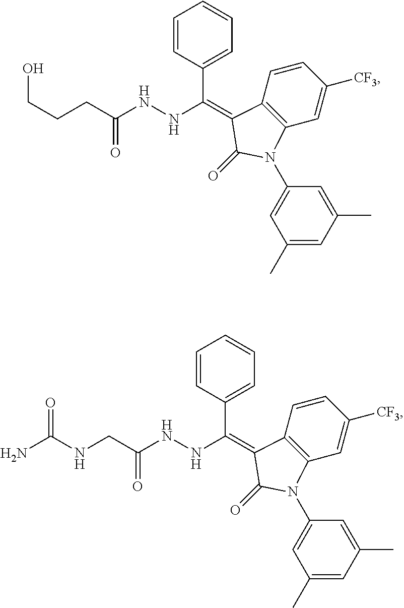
C(CCC(NNC(=C1C2=C(C=C([CF3])C=C2)N(C2=CC(C)=CC(C)=C2)C1=O)C1=CC=CC=C1)=O)O.C(C(NNC(=C1C2=C(C=C([CF3])C=C2)N(C2=CC(C)=CC(C)=C2)C1=O)C1=CC=CC=C1)=O)NC(N)=O
